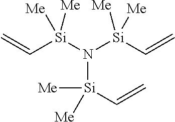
C=C[Si](N([Si](C=C)([Me])[Me])[Si]([Me])(C=C)[Me])([Me])[Me]
